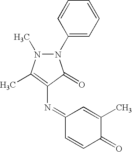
N1(C2=CC=CC=C2)N(C)C(C)=C(N=C2C=CC(=O)C(C)=C2)C1=O
